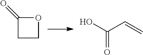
C1(=O)CCO1.OC(C=C)=O
